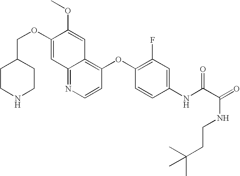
C(OC1=CC2=NC=CC(OC3=C(F)C=C(NC(C(NCCC(C)(C)C)=O)=O)C=C3)=C2C=C1OC)C1CCNCC1
